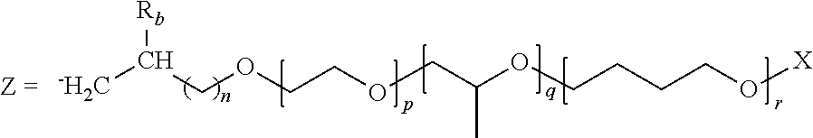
[-H2C]C(COCCOCC(OCCCCO[X])C)[Rb]
